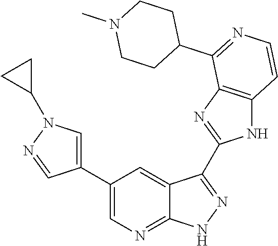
C1(C2=CN=C3C(=C2)C(C2=NC4=C(N2)C=CN=C4C2CCN(C)CC2)=NN3)=CN(C2CC2)N=C1
